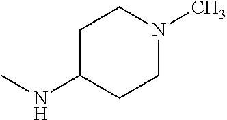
CNC1CCN(C)CC1
